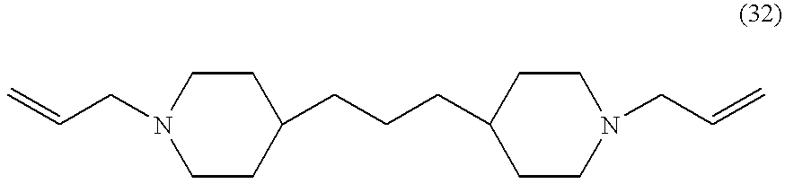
C1CC(CCCC2CCN(CC=C)CC2)CCN1CC=C
